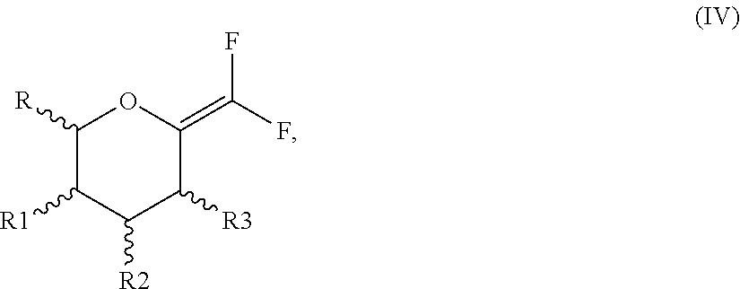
C1([R])C([R1])C([R2])C([R3])C(=C(F)F)O1
